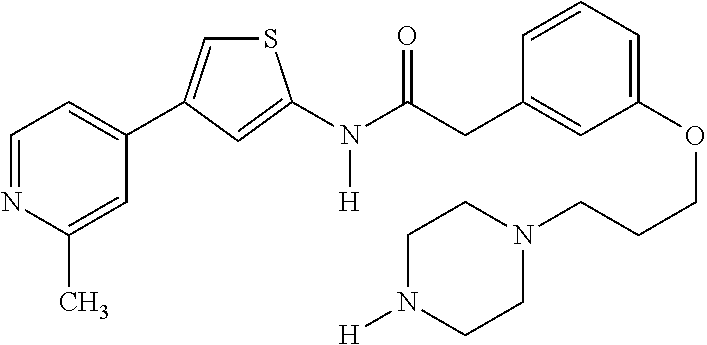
C1=NC(C)=CC(C2=CSC(N(C(CC3=CC(OCCCN4CCN([H])CC4)=CC=C3)=O)[H])=C2)=C1
